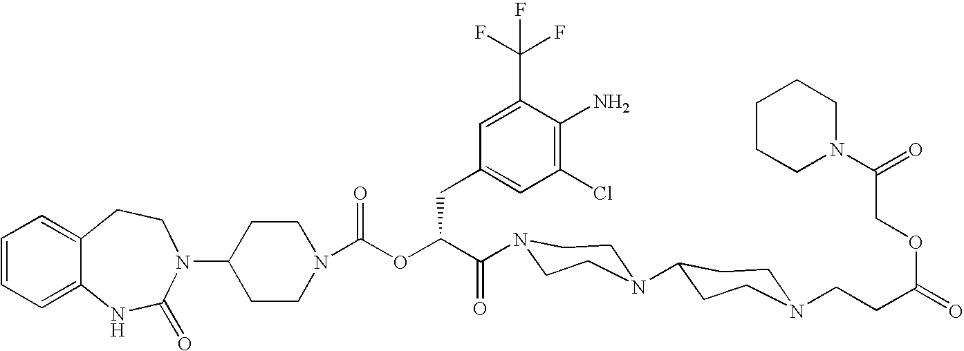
C12=CC=CC=C1NC(=O)N(C1CCN(C(OC(C(=O)N3CCN(C4CCN(CCC(OCC(N5CCCCC5)=O)=O)CC4)CC3)CC3=CC(Cl)=C(N)C(C(F)(F)F)=C3)=O)CC1)CC2
